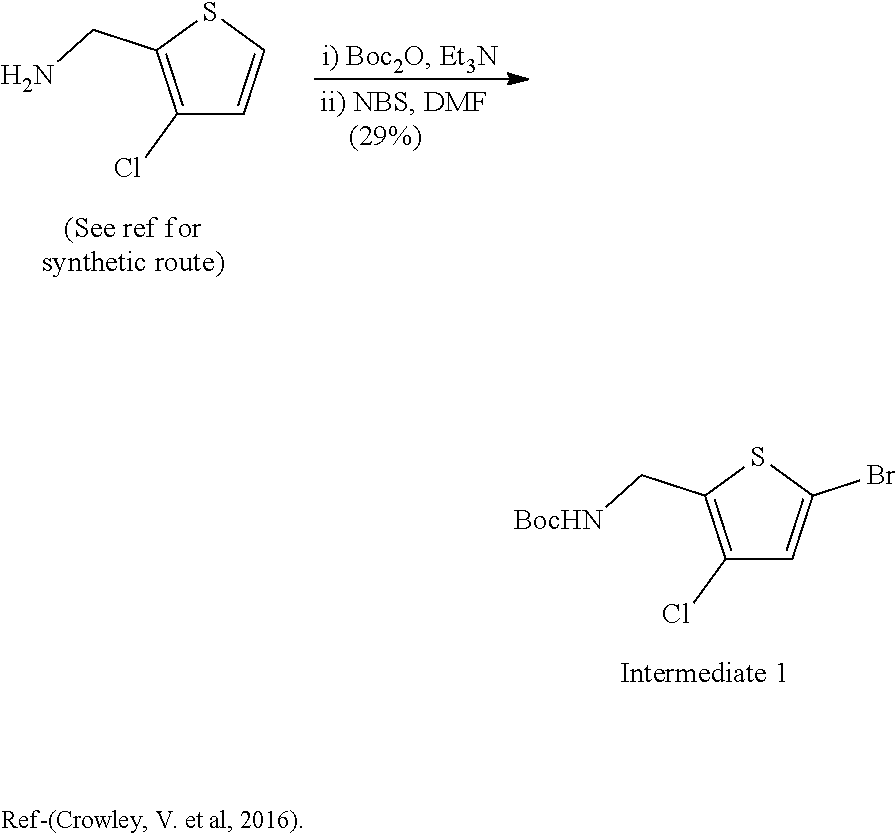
C1(Cl)=C(CN)SC=C1.C1(Cl)=C(C[BocHN])SC(Br)=C1
